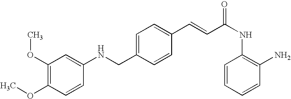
C1(C=CC(NC2=C(N)C=CC=C2)=O)=CC=C(CNC2=CC(OC)=C(OC)C=C2)C=C1
